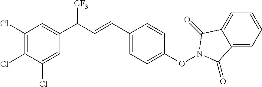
C1(Cl)=C(Cl)C(Cl)=CC(C(C=CC2=CC=C(ON3C(=O)C4=CC=CC=C4C3=O)C=C2)[CF3])=C1
